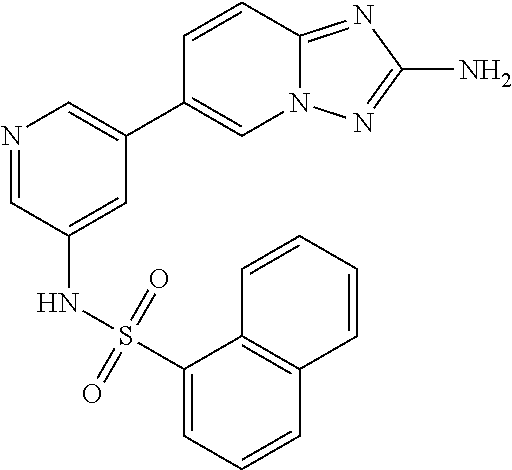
C12=NC(N)=NN1C=C(C1=CN=CC(NS(C3=CC=CC4=C3C=CC=C4)(=O)=O)=C1)C=C2
